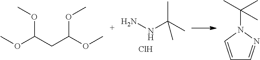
N(C(C)(C)C)N.Cl.O(C(CC(OC)OC)OC)C.C1=CN(C(C)(C)C)N=C1
